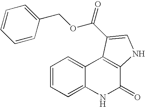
C1=CC(COC(=O)C2=CNC3=C2C2=CC=CC=C2NC3=O)=CC=C1
